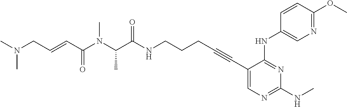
C1(C#CCCCNC(C(N(C(C=CCN(C)C)=O)C)C)=O)=CN=C(NC)N=C1NC1=CN=C(OC)C=C1
